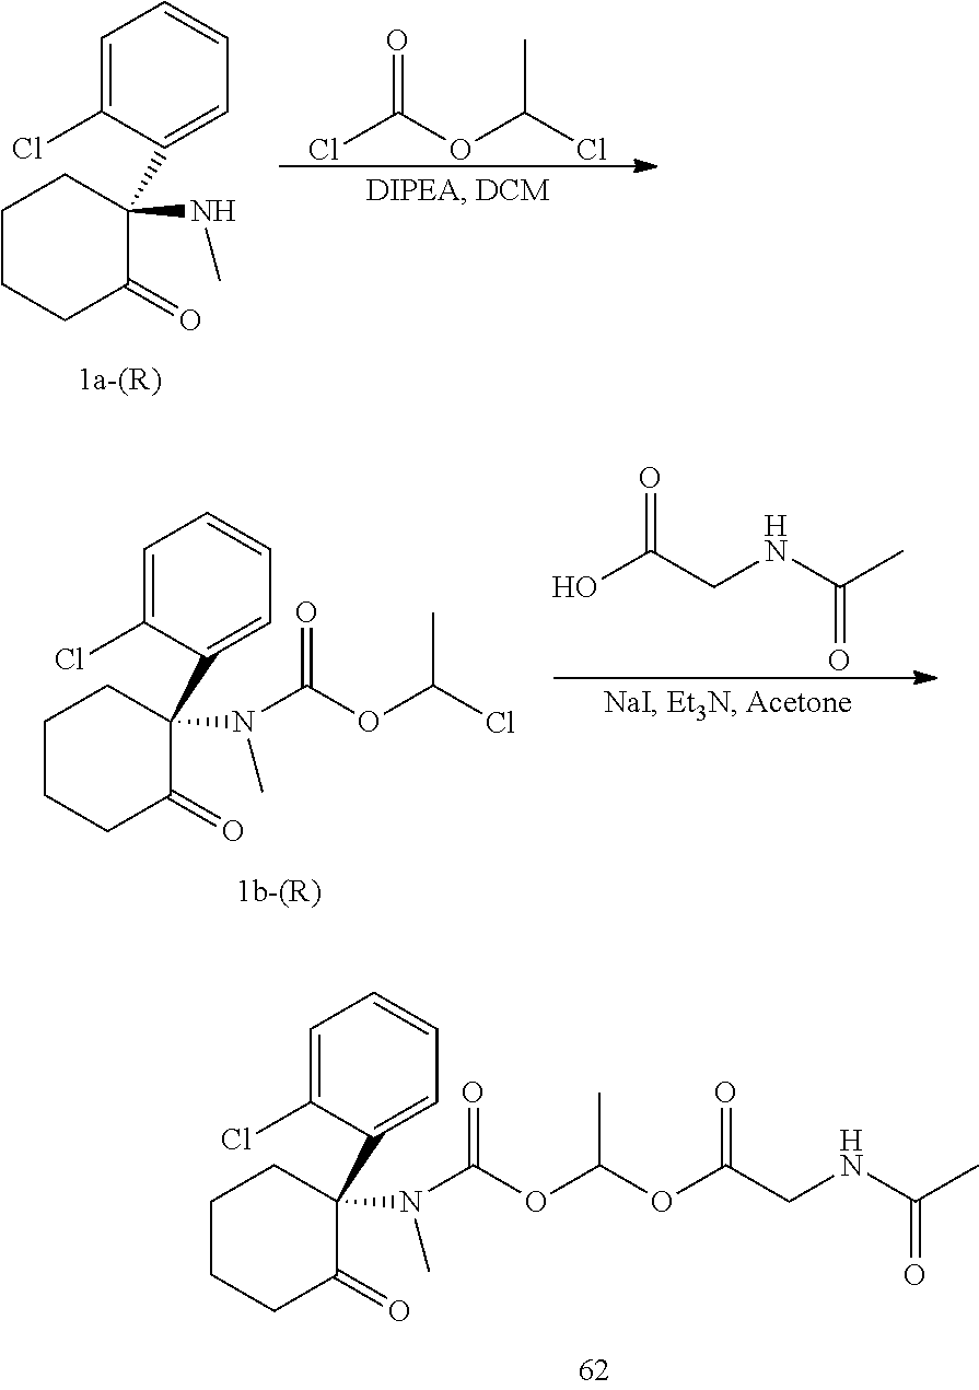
C1=C(Cl)C(C2(NC)CCCCC2=O)=CC=C1.ClC(OC(Cl)C)=O.OC(CNC(C)=O)=O.C1=C(Cl)C(C2(N(C(OC(Cl)C)=O)C)CCCCC2=O)=CC=C1.C1=C(Cl)C(C2(N(C(OC(OC(CNC(=O)C)=O)C)=O)C)CCCCC2=O)=CC=C1
